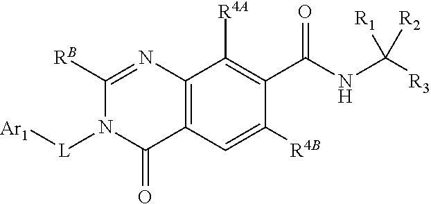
C1([RB])=NC2=C(C(=O)N1[L][Ar1])C=C([R4B])C(C(NC([R3])([R2])[R1])=O)=C2[R4A]
